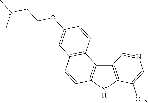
C12=C(NC3=C1C1=C(C=C3)C=C(OCCN(C)C)C=C1)C(C)=CN=C2
